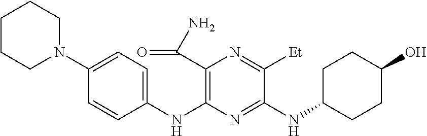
C1(NC2=C(C(N)=O)N=C([Et])C(NC3CCC(O)CC3)=N2)=CC=C(N2CCCCC2)C=C1
